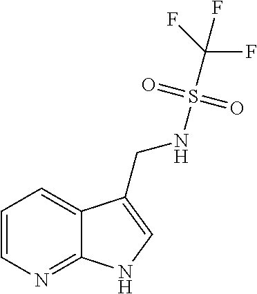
C1=CN=C2C(=C1)C(CNS(C(F)(F)F)(=O)=O)=CN2
